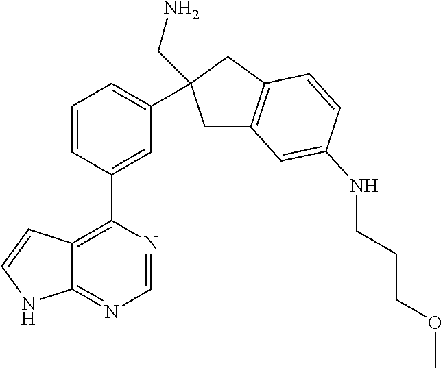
C12=C(C3=CC(C4(CN)CC5=C(C4)C=CC(NCCCOC)=C5)=CC=C3)N=CN=C1NC=C2
